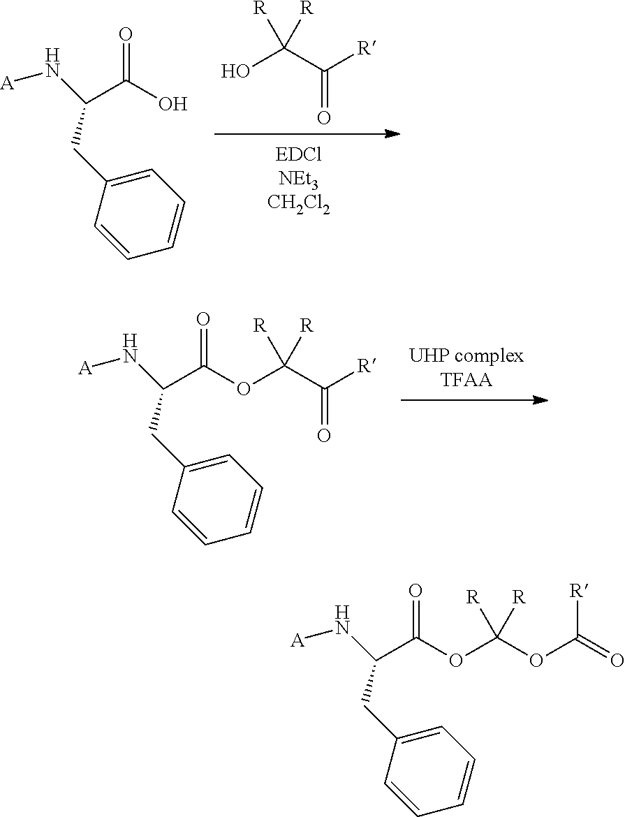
OC(C(=O)[R])([R])[R].C(O)(=O)C(CC1=CC=CC=C1)N[A].C(=O)(OC(C(=O)[R])([R])[R])C(CC1=CC=CC=C1)N[A].C(=O)(OC(OC([R])=O)([R])[R])C(CC1=CC=CC=C1)N[A]
